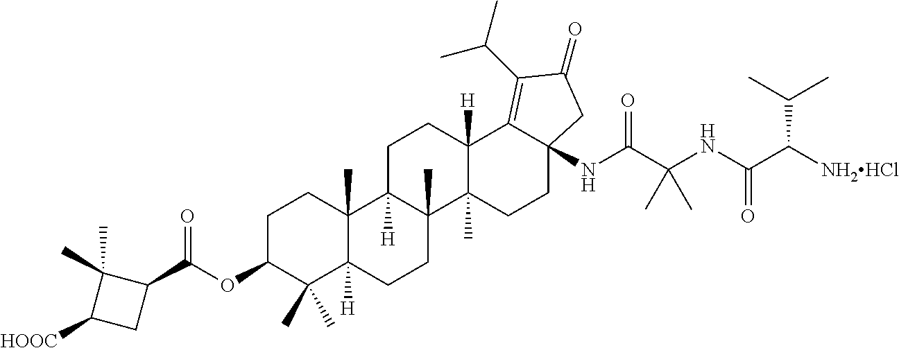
C1C2([H])C(C)(C3(C)C([H])(C1)C1=C(C(C)C)C(=O)CC1(NC(C(NC(C(C(C)C)[NH2HCl])=O)(C)C)=O)CC3)CCC1([H])C2(C)CCC(OC(C2C(C)(C)C([HOOC])C2)=O)C1(C)C
